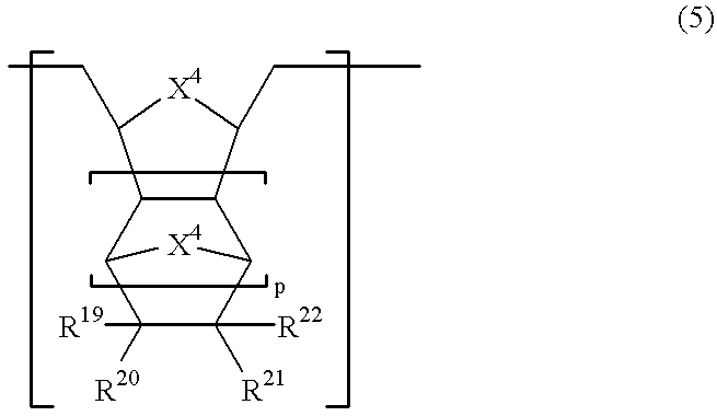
C1([R20])([R19])C([R21])([R22])C2C3C(C1[X4]2)C(CC)[X4]C3CC
